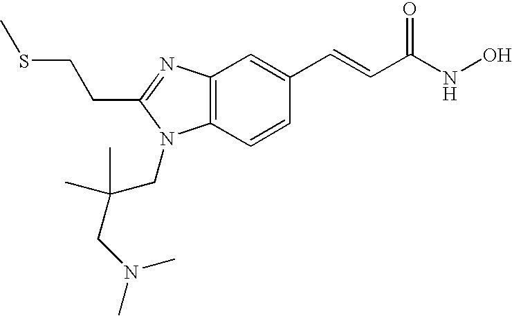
C12=C(C=CC(C=CC(NO)=O)=C1)N(CC(CN(C)C)(C)C)C(CCSC)=N2
